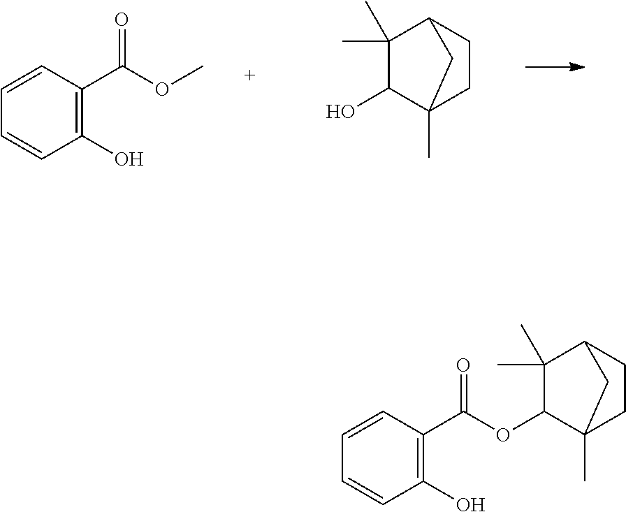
C1=CC(C(OC)=O)=C(O)C=C1.C1(C)(C)C(O)C2(C)CCC1C2.O(C(C1=C(O)C=CC=C1)=O)C1C(C)(C)C2CCC1(C)C2
